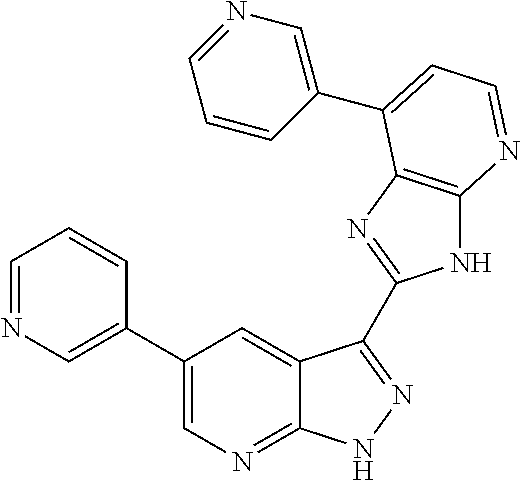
C1=NC=C(C2=CN=C3C(=C2)C(C2=NC4=C(N2)N=CC=C4C2=CN=CC=C2)=NN3)C=C1
